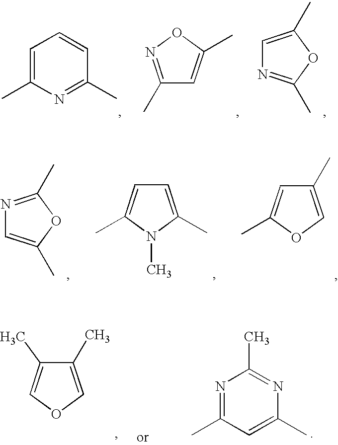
C1=C(C)N=C(C)C=C1.C1(C)=NOC(C)=C1.C1=C(C)OC(C)=N1.N1=C(C)OC(C)=C1.C1=C(C)N(C)C(C)=C1.C1(C)=COC(C)=C1.C1(C)=COC=C1C.N1=C(C)C=C(C)N=C1C
